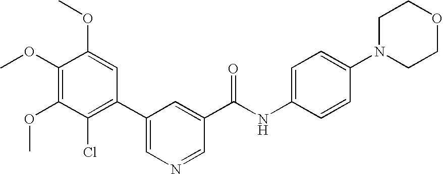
C1(OC)=C(OC)C(Cl)=C(C2=CN=CC(C(NC3=CC=C(N4CCOCC4)C=C3)=O)=C2)C=C1OC
